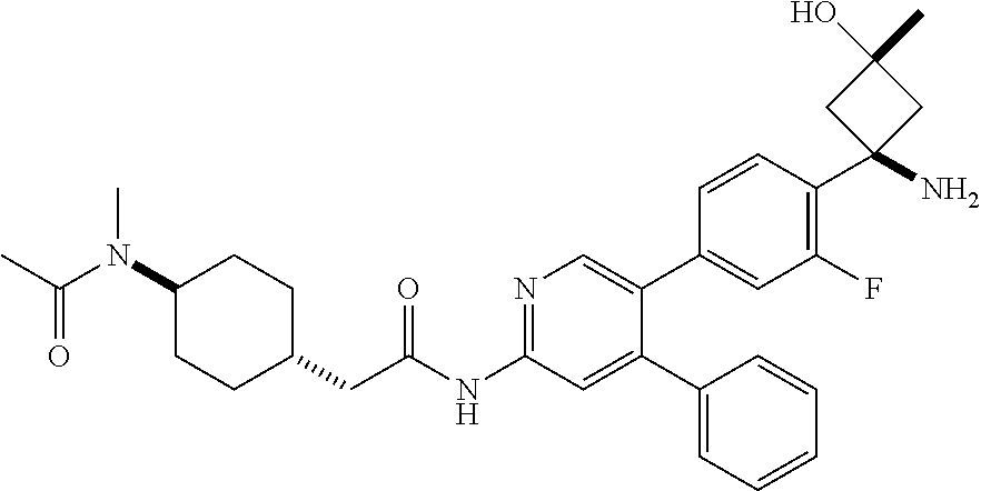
C1(N(C(=O)C)C)CCC(CC(NC2=NC=C(C3=CC(F)=C(C4(N)CC(O)(C)C4)C=C3)C(C3=CC=CC=C3)=C2)=O)CC1
